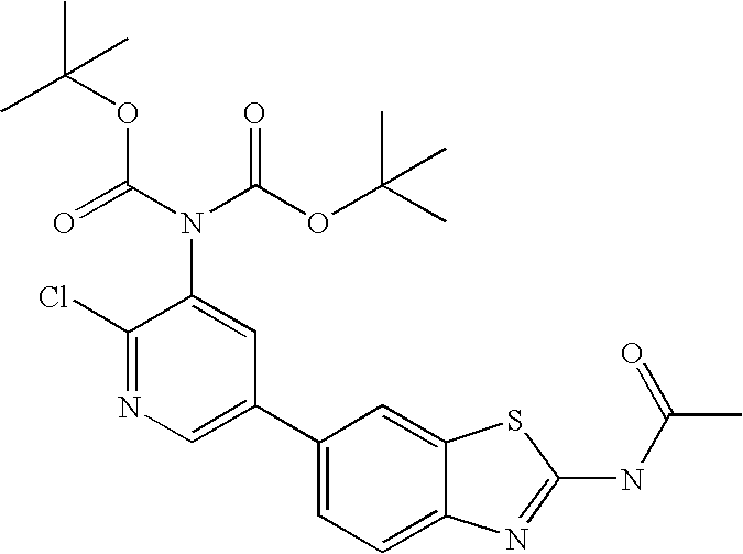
C1(C2=CC=C3C(=C2)SC(NC(C)=O)=N3)=CN=C(Cl)C(N(C(OC(C)(C)C)=O)C(=O)OC(C)(C)C)=C1
